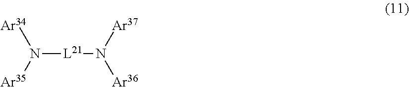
[Ar34]N([Ar35])[L21]N([Ar37])[Ar36]
